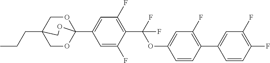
CCCC12COC(C3=CC(F)=C(C(OC4=CC(F)=C(C5=CC(F)=C(F)C=C5)C=C4)(F)F)C(F)=C3)(OC1)OC2
